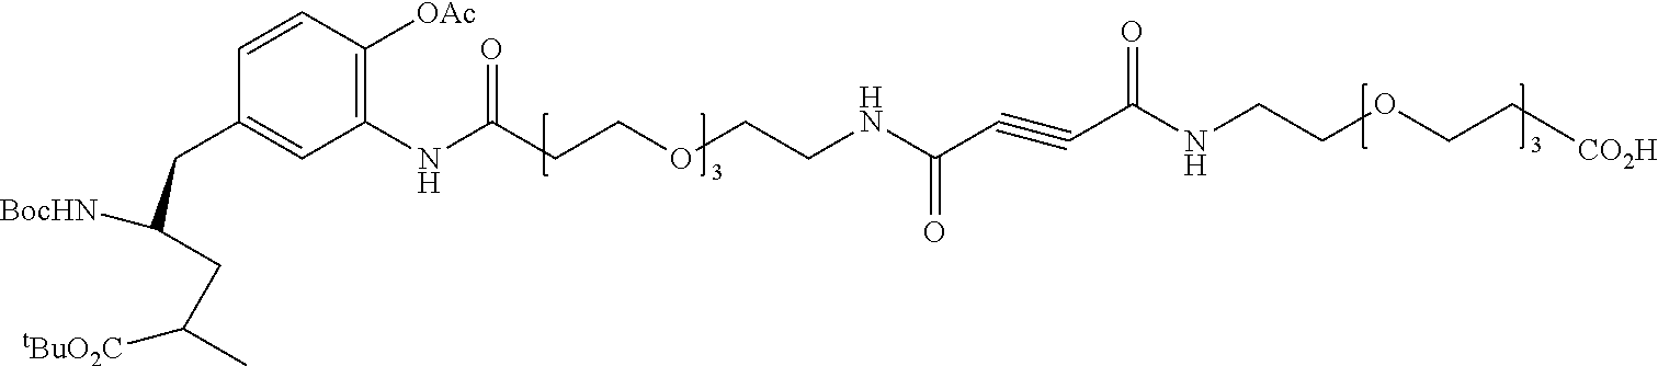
C1(CC([BocHN])CC(C)[tBuO2C])=CC(NC(CCOCCNC(C#CC(NCCOCC[CO2H])=O)=O)=O)=C([OAc])C=C1
